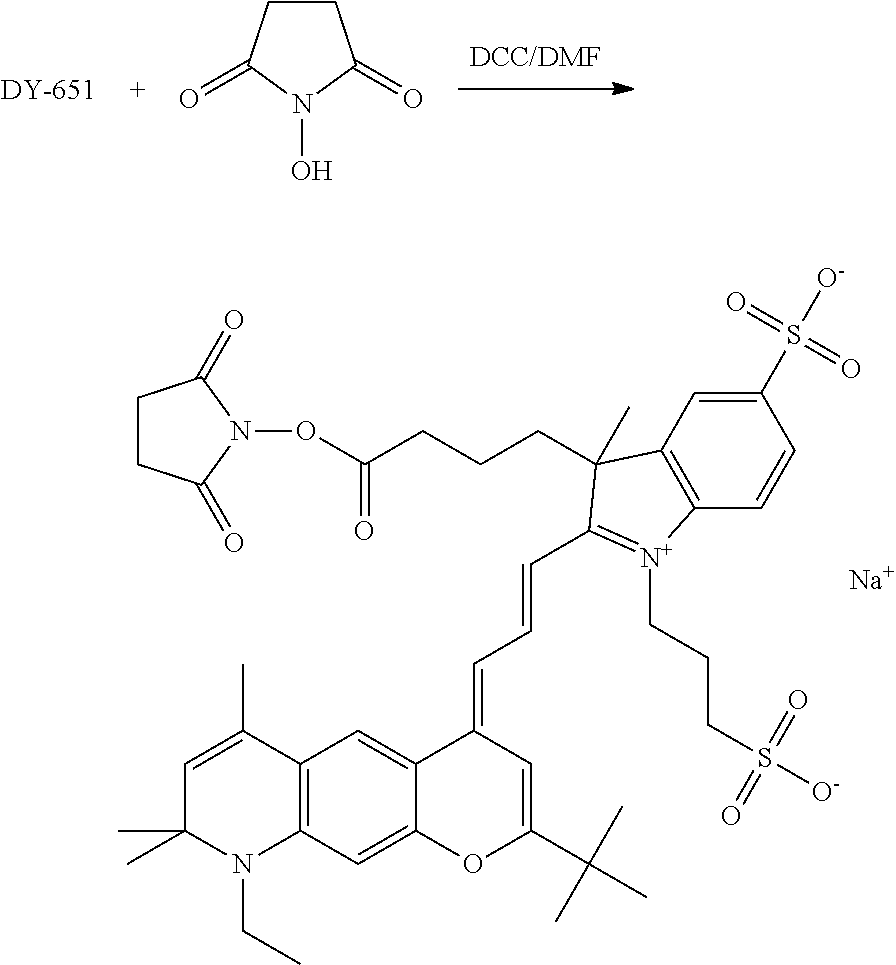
C12=C(C=C3C(=C1)C(=CC=CC1=[N+](CCCS([O-])(=O)=O)C4=C(C=C(S([O-])(=O)=O)C=C4)C1(CCCC(ON1C(=O)CCC1=O)=O)C)C=C(C(C)(C)C)O3)N(CC)C(C)(C)C=C2C.[Na].C1CC(=O)N(O)C1=O
